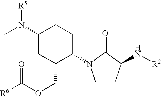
C1(N(C)[R5])CC(COC([R6])=O)C(N2CCC(N[R2])C2=O)CC1
